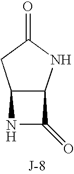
C12C(NC(=O)C1)C(=O)N2
